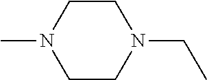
C1CN(CC)CCN1C
